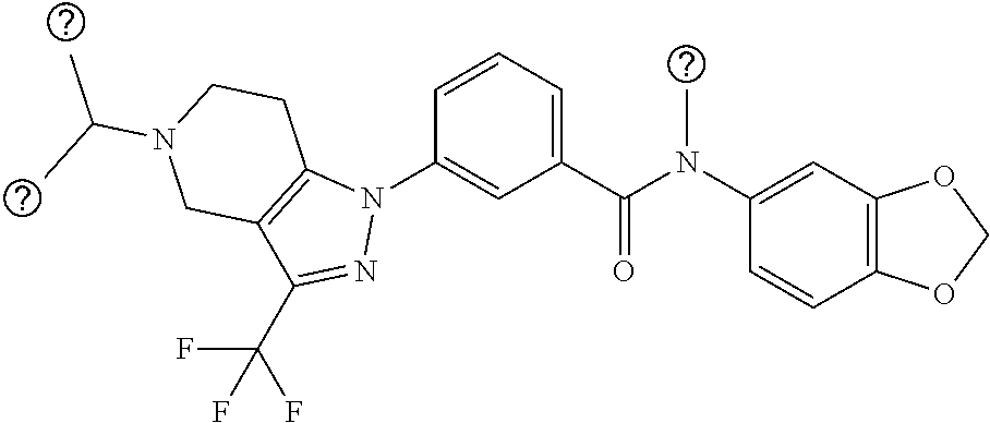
C1(N(C(C2=CC=CC(N3C4=C(C(C(F)(F)F)=N3)CN(C(C)C)CC4)=C2)=O)C)=CC2=C(C=C1)OCO2
